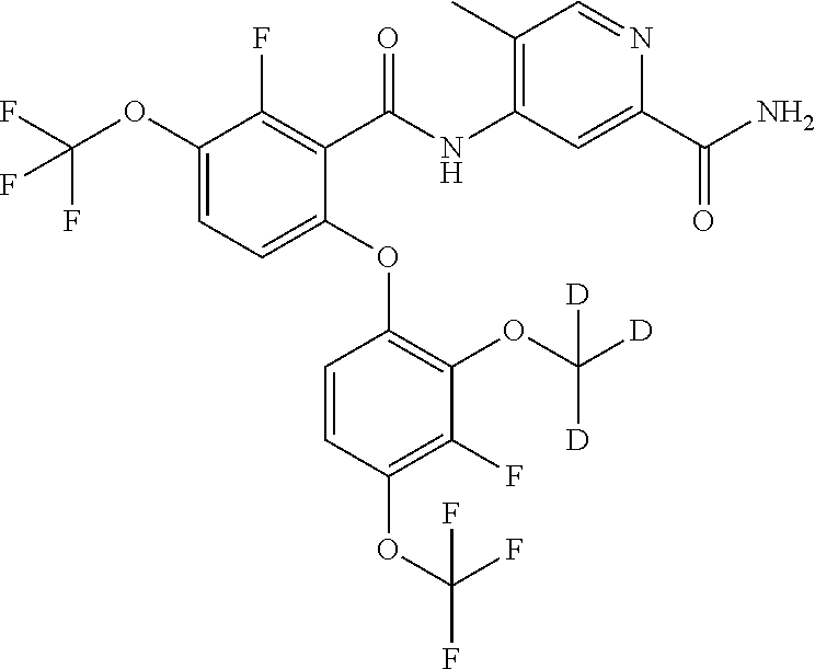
C(=O)(NC1=C(C)C=NC(C(N)=O)=C1)C1=C(F)C(OC(F)(F)F)=CC=C1OC1=C(OC([D])([D])[D])C(F)=C(OC(F)(F)F)C=C1
